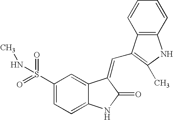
C1(S(=O)(=O)NC)=CC=C2C(=C1)C(=CC1=C(C)NC3=C1C=CC=C3)C(=O)N2
